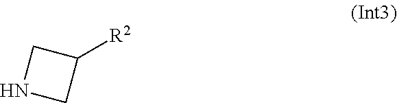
N1CC([R2])C1
